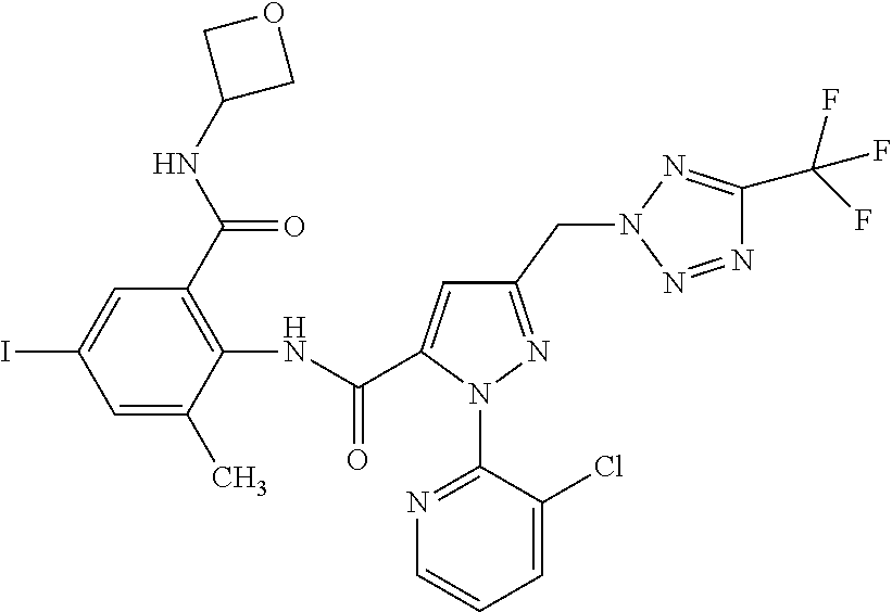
C1=C(C)C(NC(=O)C2=CC(CN3N=C(C(F)(F)F)N=N3)=NN2C2=NC=CC=C2Cl)=C(C(NC2COC2)=O)C=C1I
